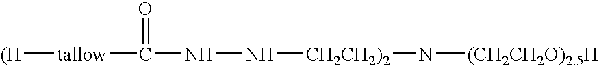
[(H][tallow]C(=O)NN[CH2CH2)2]N[(CH2CH2O)2.5H]
